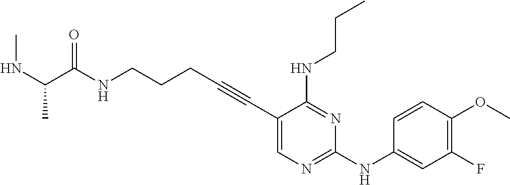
C1(C#CCCCNC(=O)C(NC)C)=CN=C(NC2=CC(F)=C(OC)C=C2)N=C1NCCC
